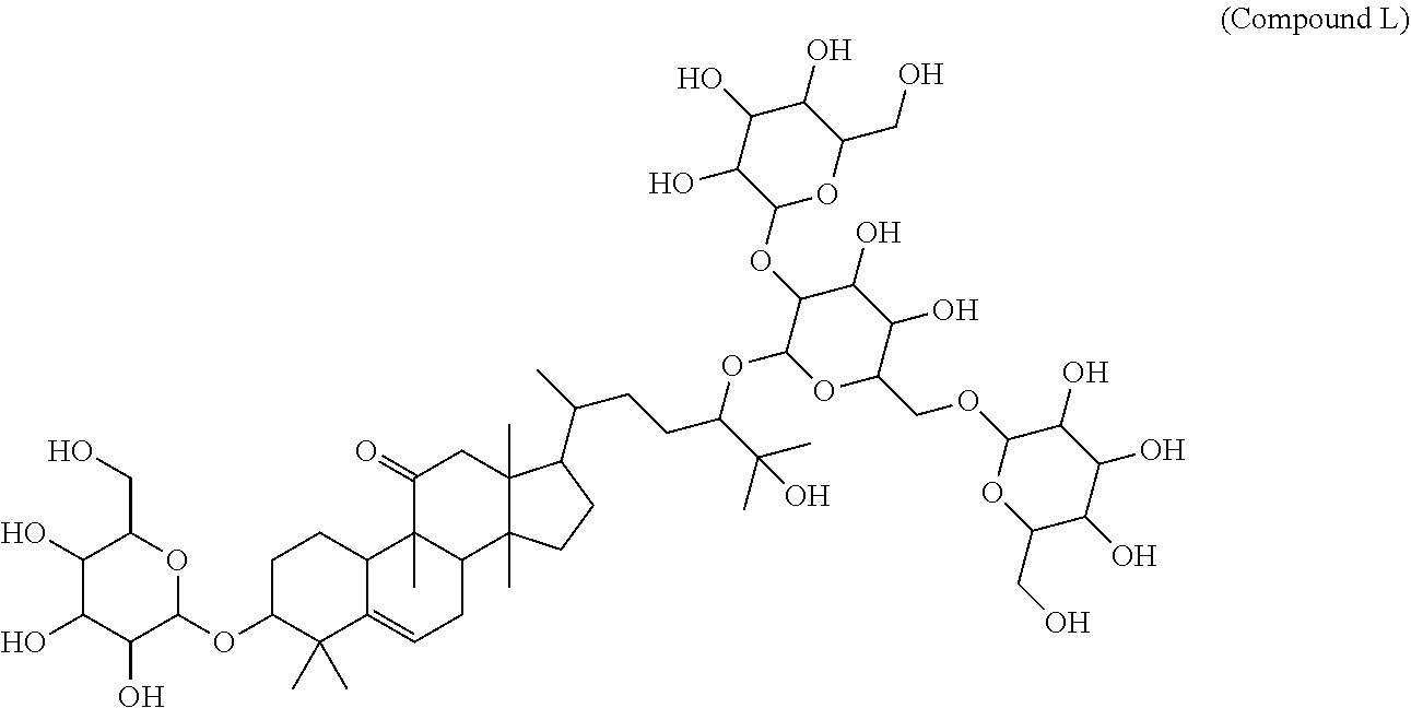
C1(O)C(O)C(O)C(OC2C(C)(C)C3=CCC4C(C)(C3CC2)C(=O)CC2(C)C4(C)CCC2C(C)CCC(C(C)(C)O)OC2OC(COC3OC(CO)C(O)C(O)C3O)C(O)C(O)C2OC2OC(CO)C(O)C(O)C2O)OC1CO
